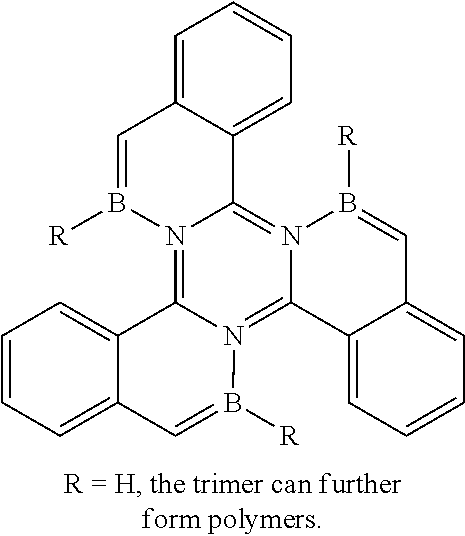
C1=CC=C2C(=C1)C1=N3C(=N4C(=N1B([R])=C2)C1=CC=CC=C1C=B4[R])C1=CC=CC=C1C=B3[R]
